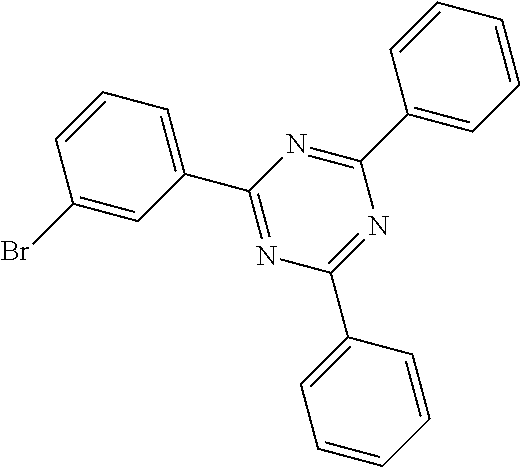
C1(Br)=CC(C2=NC(C3=CC=CC=C3)=NC(C3=CC=CC=C3)=N2)=CC=C1
